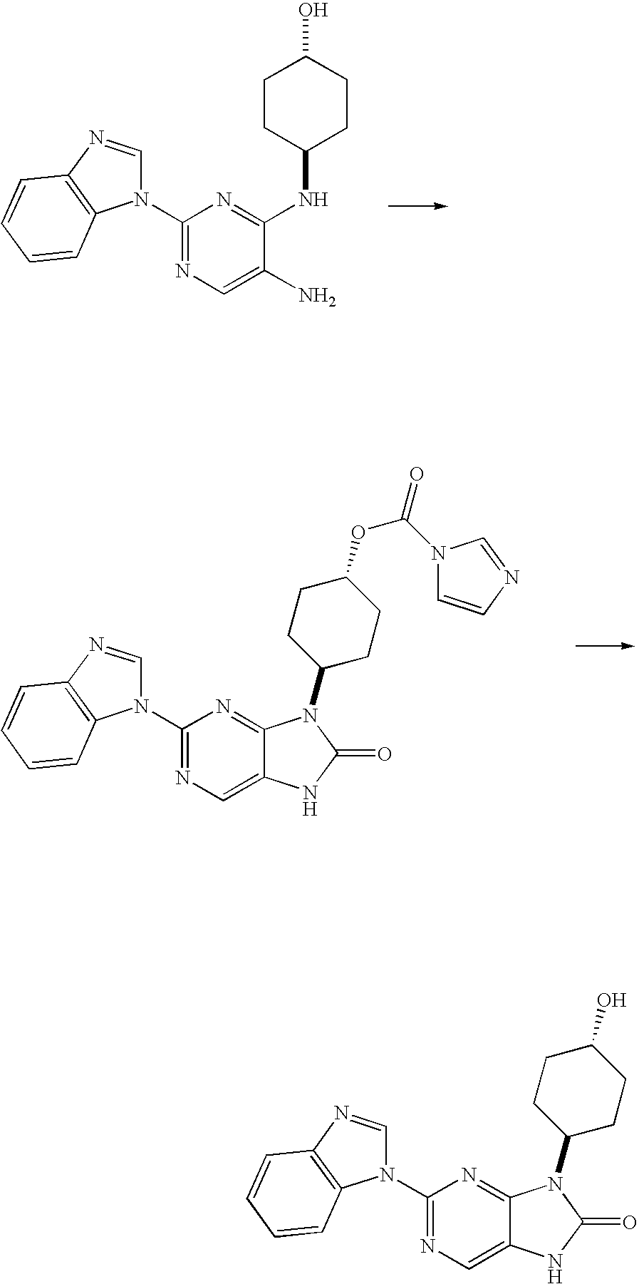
C1(N2C=NC3=C2C=CC=C3)=NC=C(N)C(NC2CCC(O)CC2)=N1.C1(N2C=NC3=C2C=CC=C3)=NC=C2C(=N1)N(C1CCC(OC(=O)N3C=CN=C3)CC1)C(=O)N2.C1(N2C=NC3=C2C=CC=C3)=NC=C2C(=N1)N(C1CCC(O)CC1)C(=O)N2
